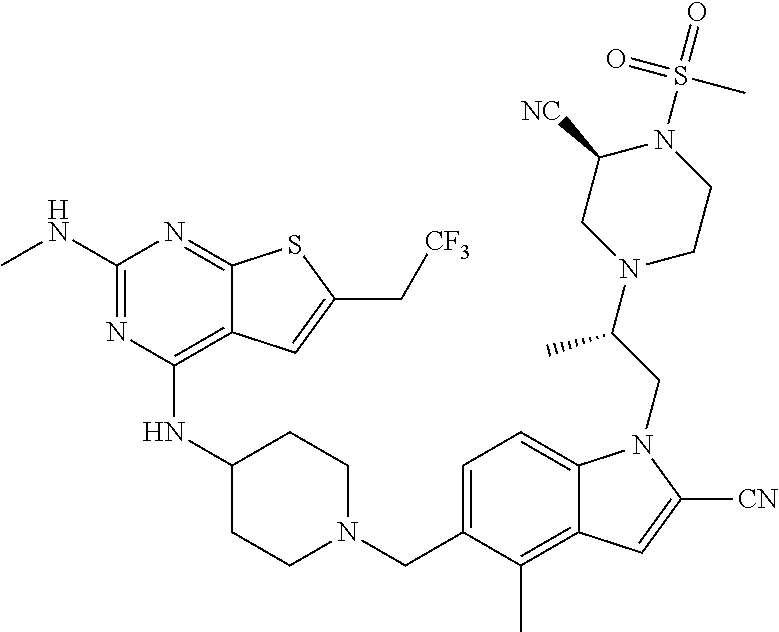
C1=C(CN2CCC(NC3=C4C(=NC(NC)=N3)SC(C[CF3])=C4)CC2)C(C)=C2C(=C1)N(CC(N1CCN(S(C)(=O)=O)C([NC])C1)C)C([CN])=C2
